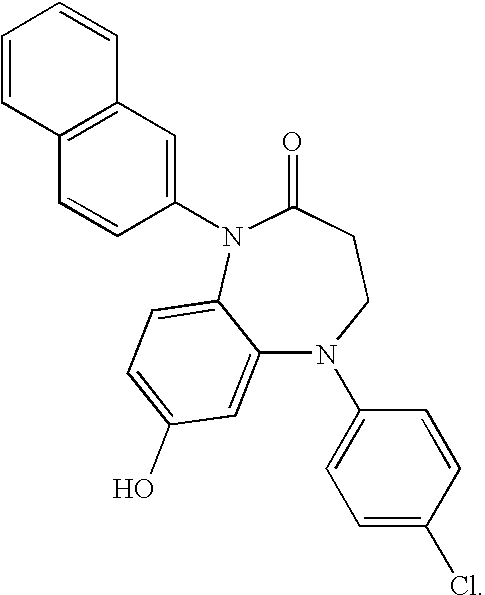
C1=CC2=C(C=C1)C=C(N1C(=O)CCN(C3=CC=C(Cl)C=C3)C3=CC(O)=CC=C31)C=C2
